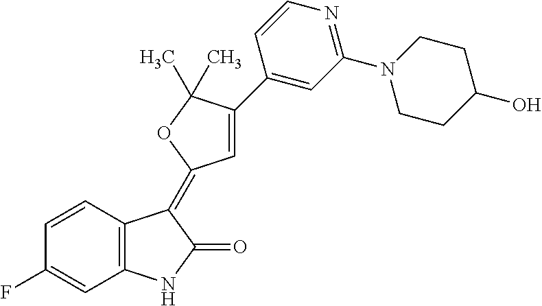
C1=CC2=C(C=C1F)NC(=O)C2=C1C=C(C2=CC(N3CCC(O)CC3)=NC=C2)C(C)(C)O1
